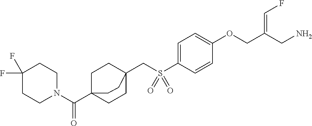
C1=C(S(CC23CCC(C(N4CCC(F)(F)CC4)=O)(CC2)CC3)(=O)=O)C=CC(OCC(CN)=CF)=C1
